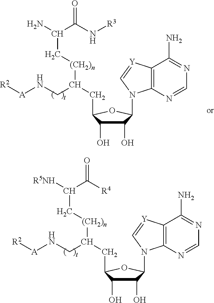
[R5NH]C(C([R4])=O)C[(CH2)n]C(CC1C(O)C(O)C(N2C3=C(C(N)=NC=N3)[Y]=C2)O1)CN[A][R2].NC(C(N[R3])=O)C[(CH2)n]C(CC1C(O)C(O)C(N2C3=C(C(N)=NC=N3)[Y]=C2)O1)CN[A][R2]
